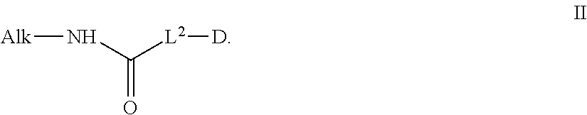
[Alk]NC([L2][D])=O
